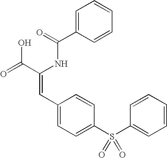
C1=C(C(=O)NC(C(=O)O)=CC2=CC=C(S(C3=CC=CC=C3)(=O)=O)C=C2)C=CC=C1
